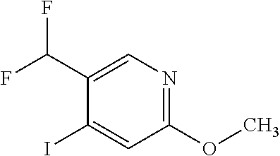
C1(I)=CC(OC)=NC=C1C(F)F
